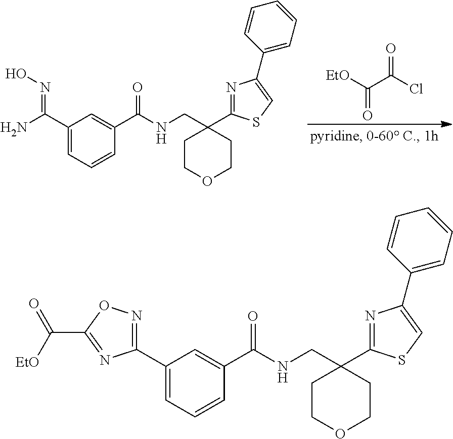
[EtO]C(=O)C(=O)Cl.C1(C(=NO)N)=CC=CC(C(NCC2(C3=NC(C4=CC=CC=C4)=CS3)CCOCC2)=O)=C1.C1(C2=NOC(C([EtO])=O)=N2)=CC=CC(C(NCC2(C3=NC(C4=CC=CC=C4)=CS3)CCOCC2)=O)=C1
